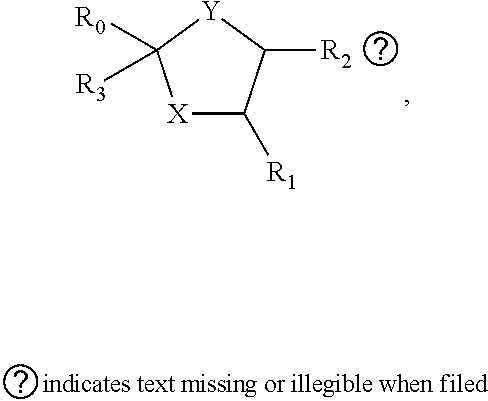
[X]1C([R1])C([R2])[Y]C1([R0])[R3]
